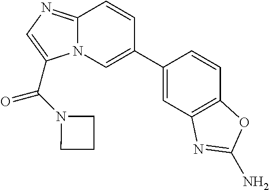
C12=NC=C(C(N3CCC3)=O)N1C=C(C1=CC3=C(C=C1)OC(N)=N3)C=C2
